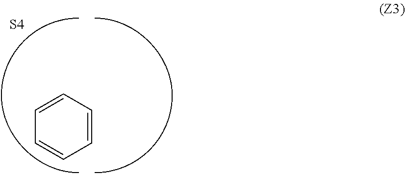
C1=CC=CC=C1.[S4]
